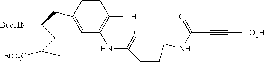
N(C1=C(O)C=CC(CC([BocHN])CC([EtO2C])C)=C1)C(=O)CCCNC(=O)C#C[CO2H]
